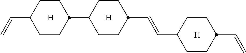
C1CC(C=CC2CCC(C=C)CC2)CCC1C1CCC(C=C)CC1.[H].[H].[H]
